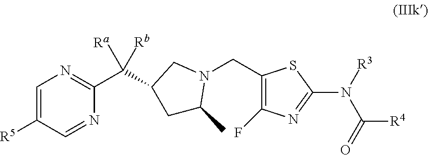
C1=C([R5])C=NC(C(C2CN(CC3=C(F)N=C(N([R3])C(=O)[R4])S3)C(C)C2)([Ra])[Rb])=N1
